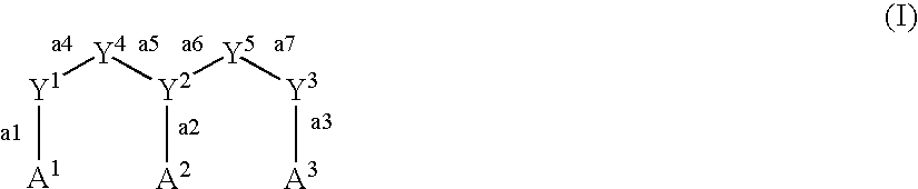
[Y1]([Y4][Y2]([Y5][Y3][A3])[A2])[A1]
